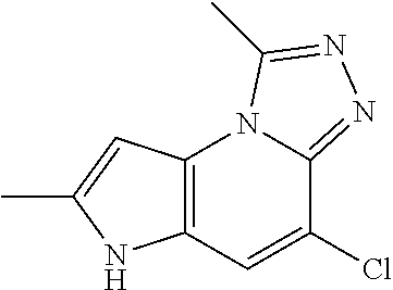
C12=C(C=C(Cl)C3=NN=C(C)N13)NC(C)=C2
